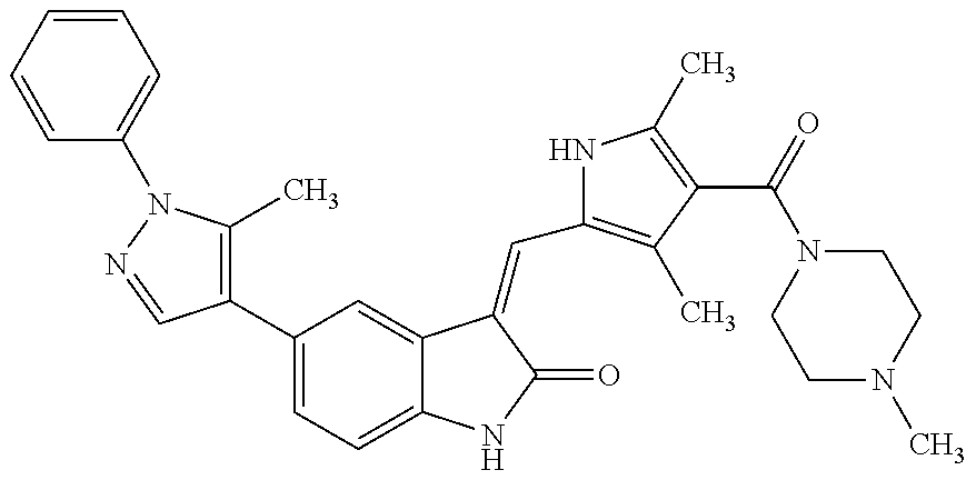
C1=CC=CC=C1N1C(C)=C(C2=CC=C3C(=C2)C(=CC2=C(C)C(C(N4CCN(C)CC4)=O)=C(C)N2)C(=O)N3)C=N1
